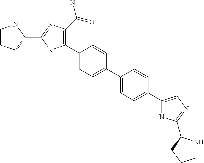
C1(C2=C(C(=O)N)N=C(C3NCCC3)N2)=CC=C(C2=CC=C(C3=CN=C(C4NCCC4)N3)C=C2)C=C1
